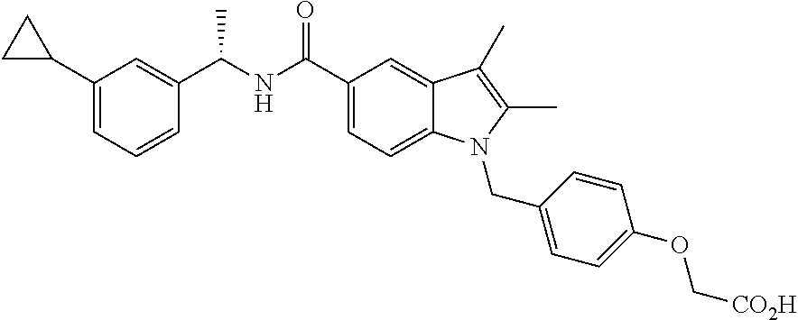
C1C(C2=CC=CC(C(NC(C3=CC=C4C(=C3)C(C)=C(C)N4CC3=CC=C(OC[CO2H])C=C3)=O)C)=C2)C1
